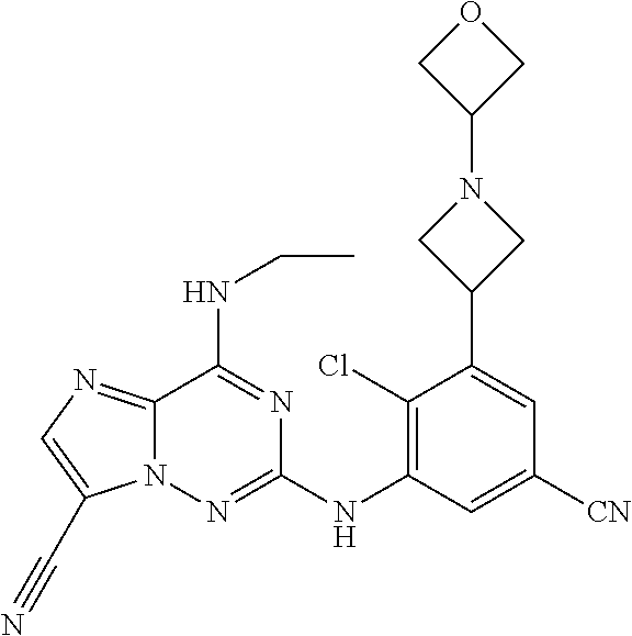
C12=NC=C(C#N)N1N=C(NC1=C(Cl)C(C3CN(C4COC4)C3)=CC([CN])=C1)N=C2NCC
